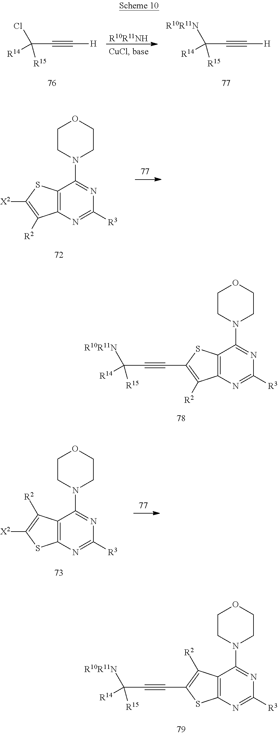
C12=C(SC([X2])=C1[R2])C(N1CCOCC1)=NC([R3])=N2.C12=C(C([R2])=C([X2])S1)C(N1CCOCC1)=NC([R3])=N2.C([H])#CC(Cl)([R15])[R14].[R10R11NH].C([H])#CC([R10R11N])([R15])[R14].C12=C(SC(C#CC([R10R11N])([R15])[R14])=C1[R2])C(N1CCOCC1)=NC([R3])=N2.C12=C(C([R2])=C(C#CC([R10R11N])([R15])[R14])S1)C(N1CCOCC1)=NC([R3])=N2
